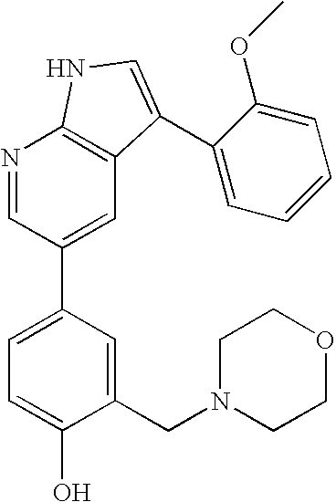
C1(CN2CCOCC2)=CC(C2=CC3=C(N=C2)NC=C3C2=CC=CC=C2OC)=CC=C1O
